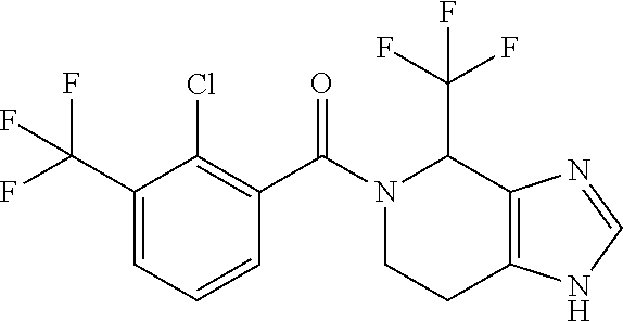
N1(C(C2=C(Cl)C(C(F)(F)F)=CC=C2)=O)CCC2=C(C1C(F)(F)F)N=CN2
